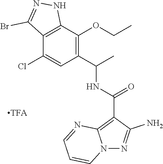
N12N=C(N)C(C(=O)NC(C3=C(OCC)C4=C(C(Cl)=C3)C(Br)=NN4)C)=C1N=CC=C2
